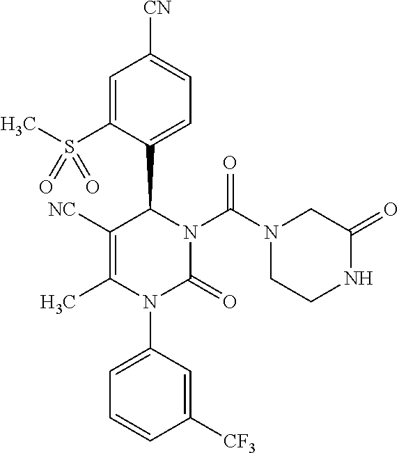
C1=C(S(C)(=O)=O)C(C2N(C(N3CCNC(=O)C3)=O)C(=O)N(C3=CC=CC([CF3])=C3)C(C)=C2[NC])=CC=C1[CN]
